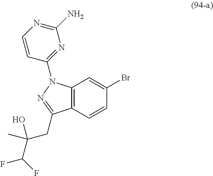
C12=C(C=CC(Br)=C1)C(CC(C)(O)C(F)F)=NN2C1=NC(N)=NC=C1
